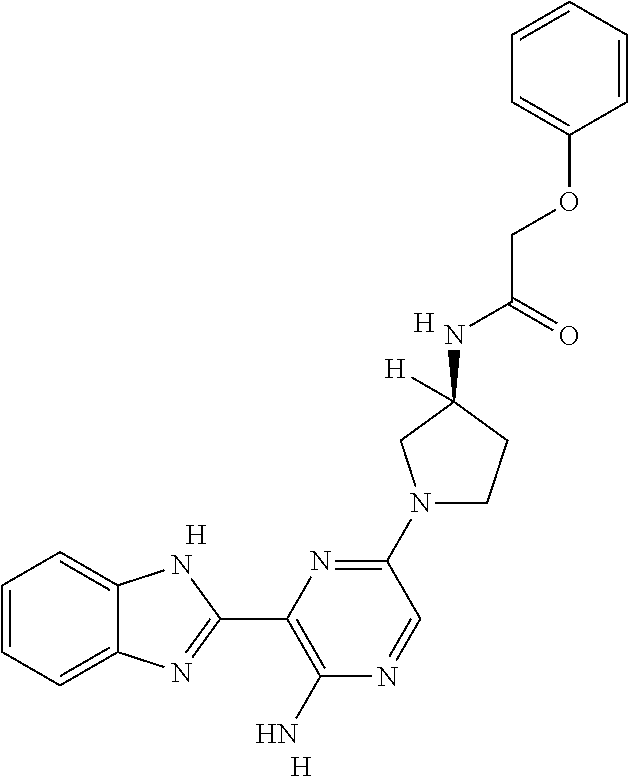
C1=CC=C2C(=C1)NC(C1=C(N)N=CC(N3CCC(NC(=O)COC4=CC=CC=C4)([H])C3)=N1)=N2.[H].[H].[H]
